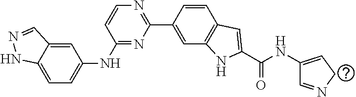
C1=C2C(=CC=C1NC1=NC(C3=CC4=C(C=C3)C=C(C(NC3=CCN=C3)=O)N4)=NC=C1)NN=C2
